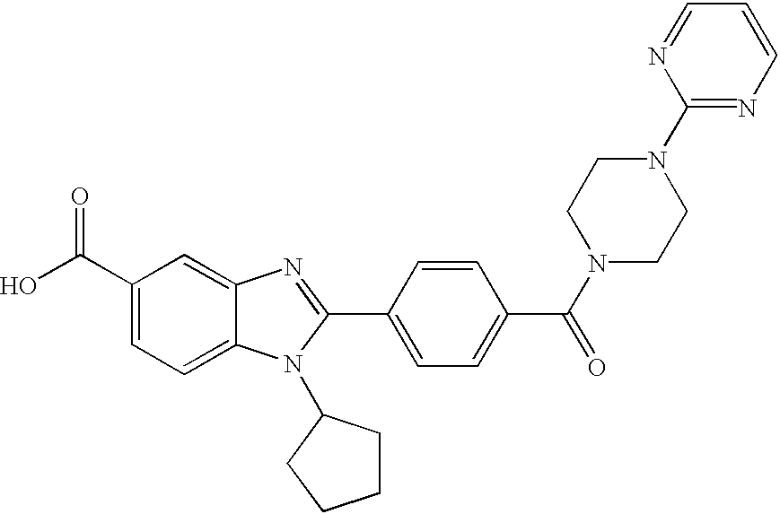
C1(C(O)=O)=CC=C2C(=C1)N=C(C1=CC=C(C(N3CCN(C4=NC=CC=N4)CC3)=O)C=C1)N2C1CCCC1
